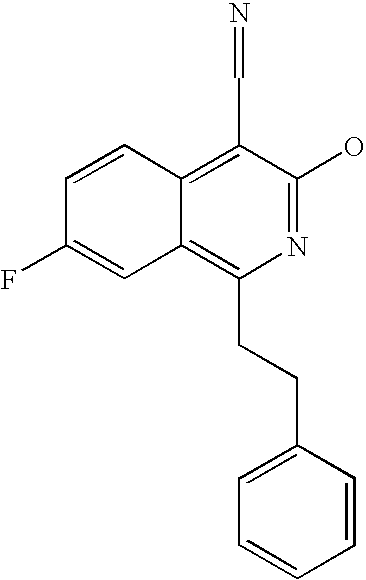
C1=CC2=C(C=N)C(O)=NC(CCC3=CC=CC=C3)=C2C=C1F
